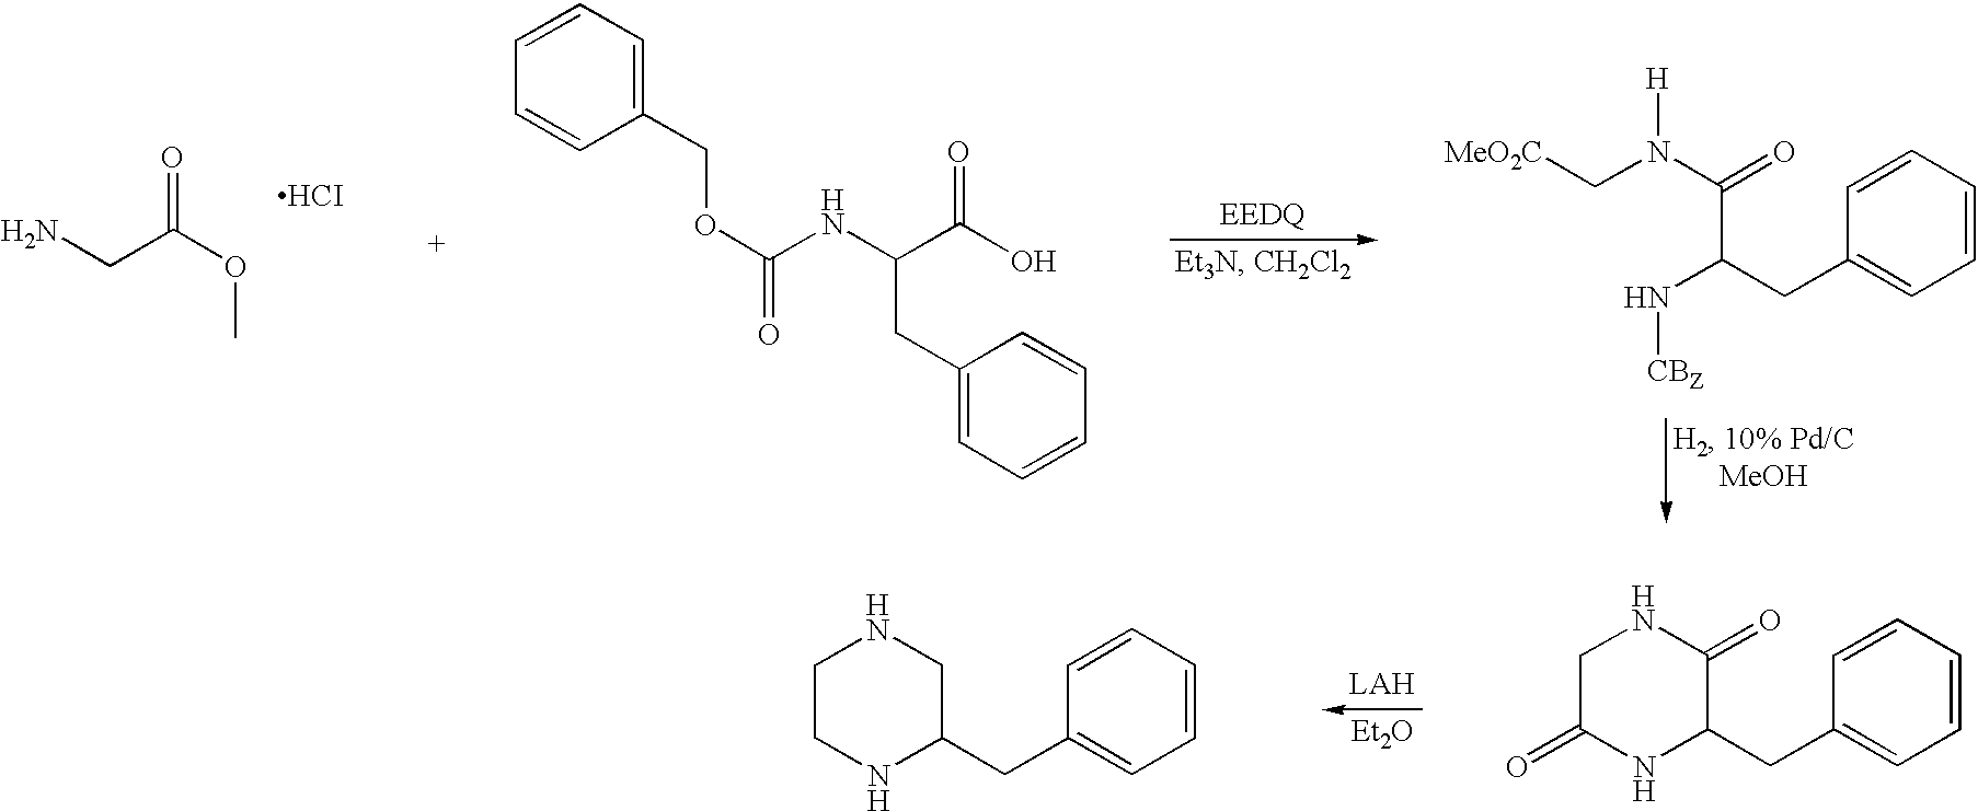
O(C(CN)=O)C.[HCI].C1=C(CC(NC(OCC2=CC=CC=C2)=O)C(O)=O)C=CC=C1.C([MeO2C])N(C(C(N[CBZ])CC1=CC=CC=C1)=O)[H].C1C(=O)NC(CC2=CC=CC=C2)C(=O)N1.C1CNC(CC2=CC=CC=C2)CN1
